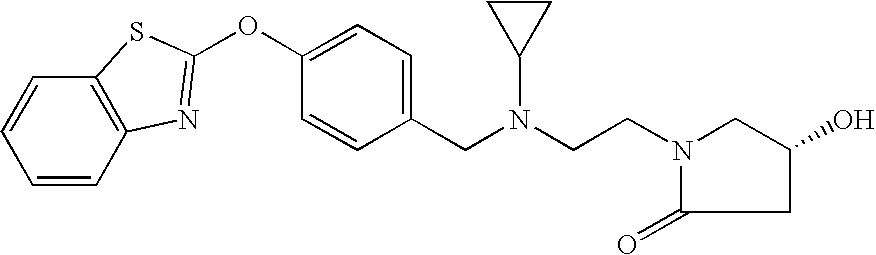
C1=CC2=C(C=C1)SC(OC1=CC=C(CN(C3CC3)CCN3CC(O)CC3=O)C=C1)=N2
